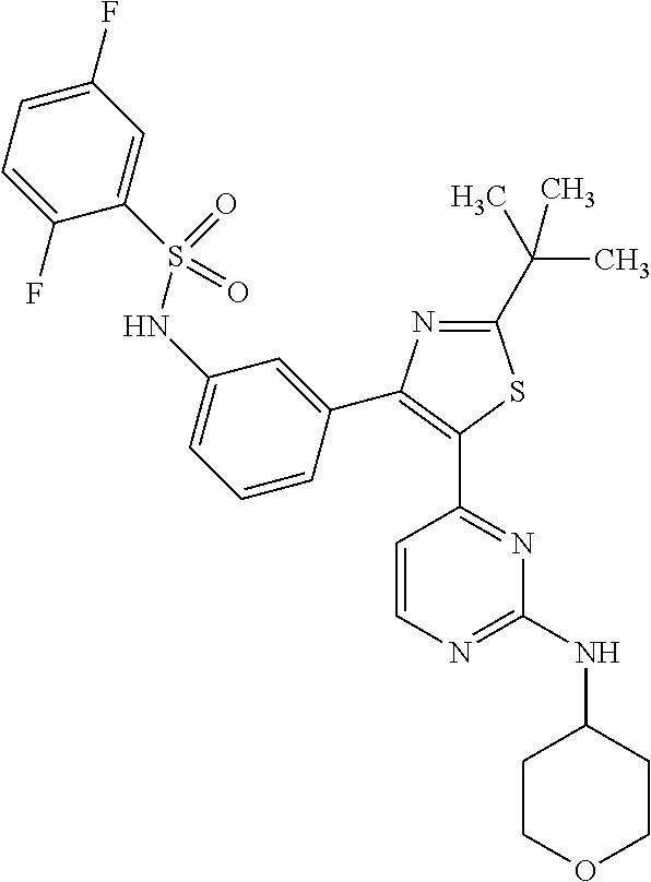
N1=C(C(C)(C)C)SC(C2=NC(NC3CCOCC3)=NC=C2)=C1C1=CC(NS(C2=CC(F)=CC=C2F)(=O)=O)=CC=C1
